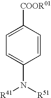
C1=C([COOR01])C=CC(N([R51])[R41])=C1
